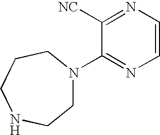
C1=CN=C([NC])C(N2CCNCCC2)=N1
